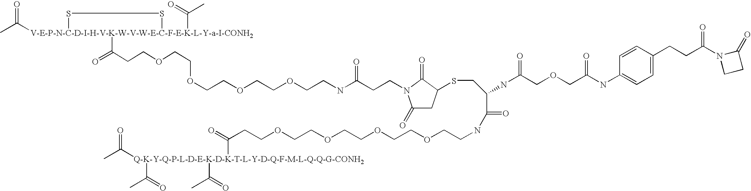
CC([V-E-P-N-C-D-I-H-V-K-W-V-W-E-C-F-E-K-L-Y-a-I-CONH2]1(C(=O)C)(C(=O)CCOCCOCCOCCOCCNC(CCN2C(=O)CC(SCC(C(NCCOCCOCCOCCOCCC(=O)[Q-K-Y-Q-P-L-D-E-K-D-K-T-L-Y-D-Q-F-M-L-Q-Q-G-CONH2](C(C)=O)(C(C)=O)C(C)=O)=O)NC(COCC(NC3=CC=C(CCC(N4CCC4=O)=O)C=C3)=O)=O)C2=O)=O)SS1)=O
